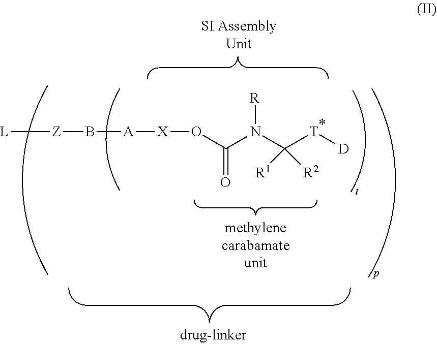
[R]N(C([T][D])([R2])[R1])C(O[X][A]B[Z][L])=O
